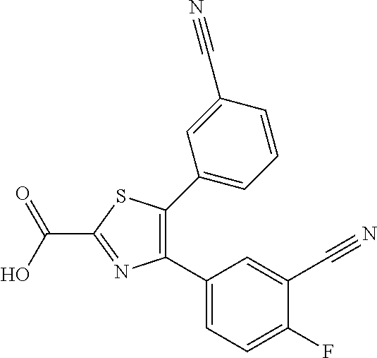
C1(C2=C(C3=CC=CC(C#N)=C3)SC(C(O)=O)=N2)=CC=C(F)C(C#N)=C1
